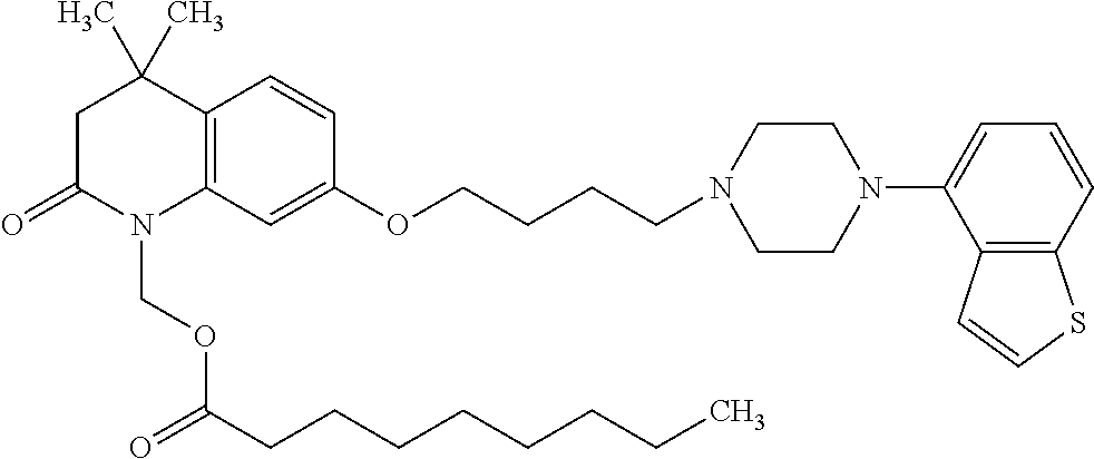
C1C(=O)N(COC(=O)CCCCCCCC)C2=C(C1(C)C)C=CC(OCCCCN1CCN(C3=CC=CC4=C3C=CS4)CC1)=C2
